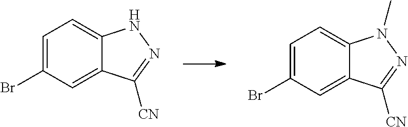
C1=C(Br)C=C2C(=C1)NN=C2[CN].C1=C(Br)C=C2C(=C1)N(C)N=C2[CN]
